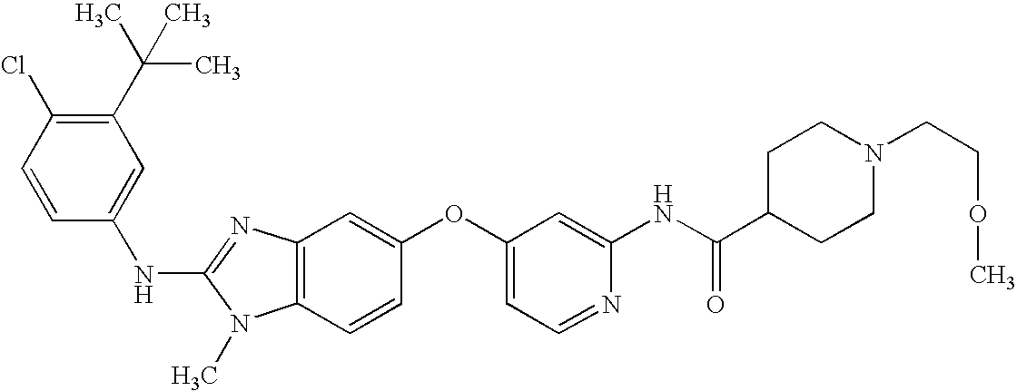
C1(C(C)(C)C)=C(Cl)C=CC(NC2=NC3=C(N2C)C=CC(OC2=CC=NC(NC(C4CCN(CCOC)CC4)=O)=C2)=C3)=C1
